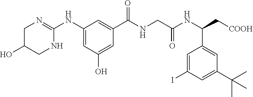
C1C(O)CNC(NC2=CC(O)=CC(C(=O)NCC(NC(C3=CC(C(C)(C)C)=CC(I)=C3)C[COOH])=O)=C2)=N1
